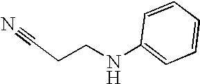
C1(NCCC#N)=CC=CC=C1
